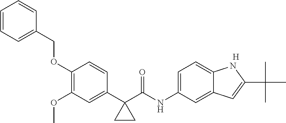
C1(C2(C(NC3=CC=C4C(=C3)C=C(C(C)(C)C)N4)=O)CC2)=CC(OC)=C(OCC2=CC=CC=C2)C=C1.[H]
